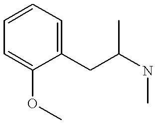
C1=C(OC)C(CC(NC)C)=CC=C1
